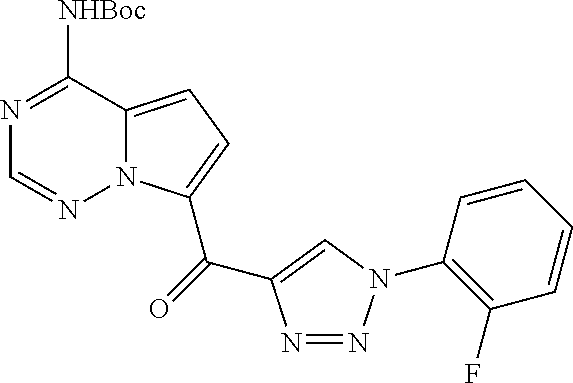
N1=C([NHBoc])C2=CC=C(C(C3=CN(C4=C(F)C=CC=C4)N=N3)=O)N2N=C1
